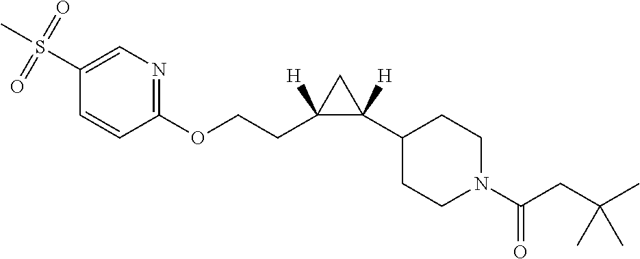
C1=CC(OCCC2([H])C(C3CCN(C(CC(C)(C)C)=O)CC3)([H])C2)=NC=C1S(=O)(=O)C
